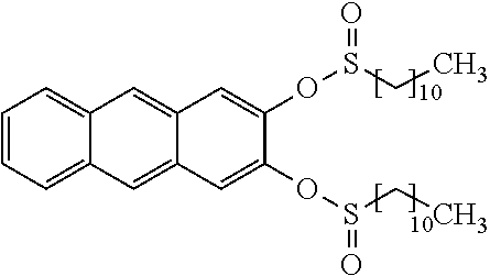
C1=CC=C2C(=C1)C=C1C(=C2)C=C(OS(=O)CC)C(OS(=O)CC)=C1
